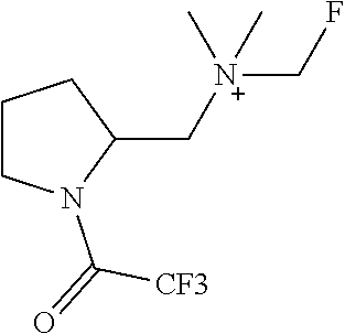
C1CN(C(=O)[CF3])C(C[N+](CF)(C)C)C1
